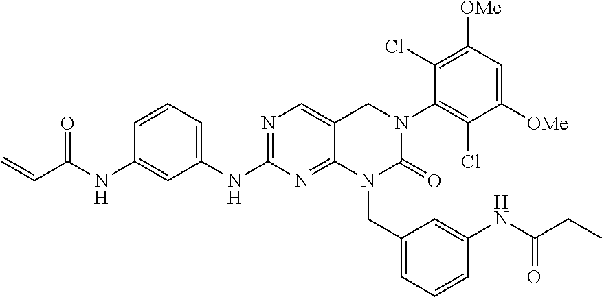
C1([OMe])=CC([OMe])=C(Cl)C(N2C(=O)N(CC3=CC=CC(NC(=O)CC)=C3)C3=NC(NC4=CC=CC(NC(=O)C=C)=C4)=NC=C3C2)=C1Cl
